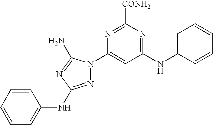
C1(NC2=CC=CC=C2)=NC([CONH2])=NC(N2N=C(NC3=CC=CC=C3)N=C2N)=C1
